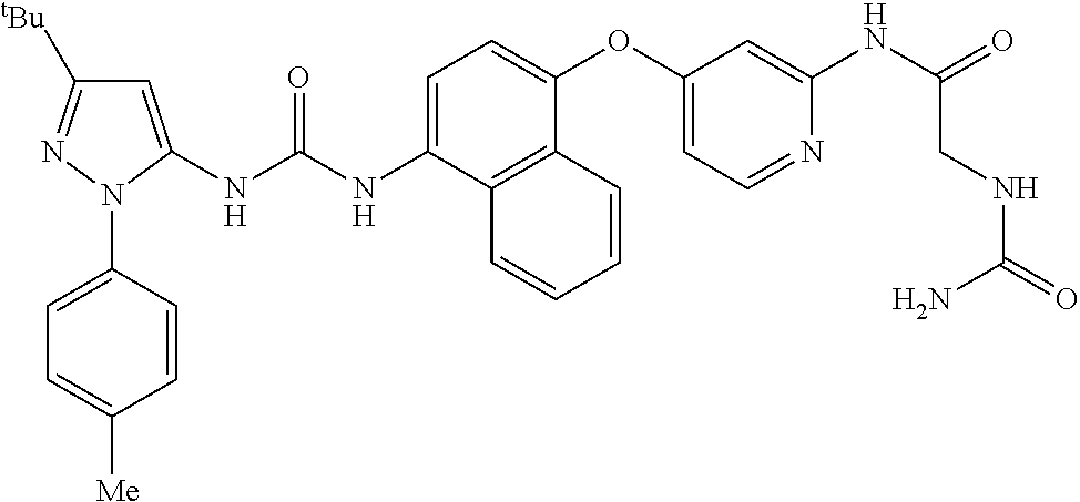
C1=C(NC(NC2=CC([tBu])=NN2C2=CC=C([Me])C=C2)=O)C2=C(C(OC3=CC=NC(NC(=O)CNC(N)=O)=C3)=C1)C=CC=C2
